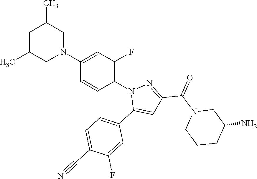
C1=C(C#N)C(F)=CC(C2=CC(C(=O)N3CCCC(N)C3)=NN2C2=C(F)C=C(N3CC(C)CC(C)C3)C=C2)=C1
